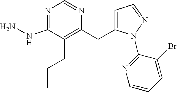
C1=C(Br)C(N2C(CC3=C(CCC)C(NN)=NC=N3)=CC=N2)=NC=C1
